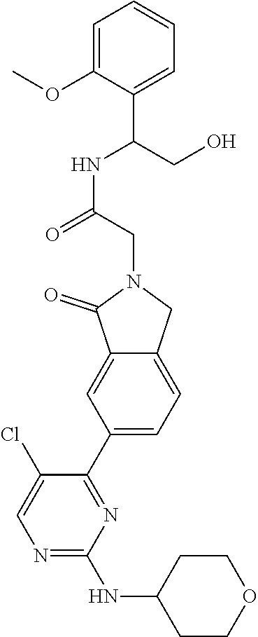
C1CC(NC2=NC=C(Cl)C(C3=CC=C4C(=C3)C(=O)N(CC(NC(C3=CC=CC=C3OC)CO)=O)C4)=N2)CCO1
